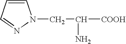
C1=CC=NN1CC([COOH])N
